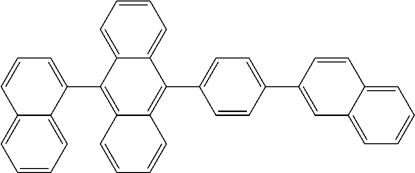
C1=CC2=CC=CC=C2C(C2=C3C(=C(C4=CC=C(C5=CC6=CC=CC=C6C=C5)C=C4)C4=CC=CC=C24)C=CC=C3)=C1
